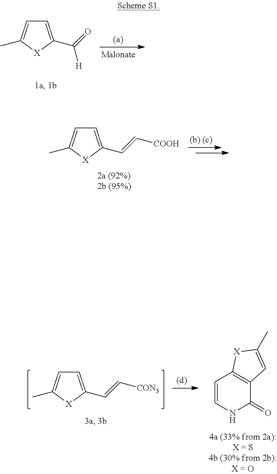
C1=C(C(=O)[H])[X]C(C)=C1.C1=C(C=C[COOH])[X]C(C)=C1.C1=C(C=C[CON3])[X]C(C)=C1.C1=CNC(=O)C2=C1[X]C(C)=C2
